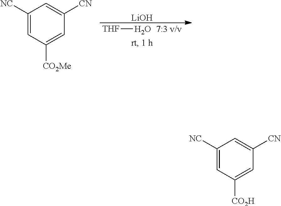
[THF]O.[LiOH].C1([NC])=CC([CO2Me])=CC([CN])=C1.C1([NC])=CC([CO2H])=CC([CN])=C1
